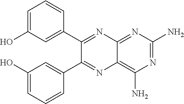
C1=C(O)C=C(C2=NC3=NC(N)=NC(N)=C3N=C2C2=CC(O)=CC=C2)C=C1
